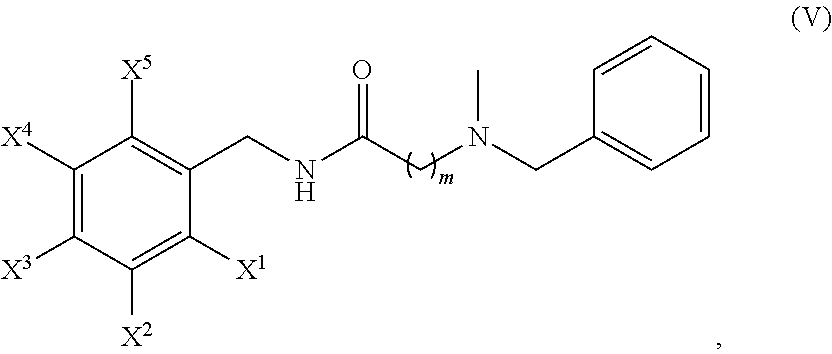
C1([X4])=C([X3])C([X2])=C([X1])C(CNC(CN(CC2=CC=CC=C2)C)=O)=C1[X5]
